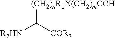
[R2HN]C([COR3])[(CH2)nR1X(CH2)mCCH]
